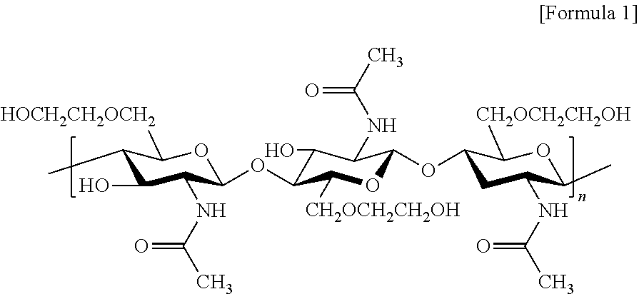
C1(C)C(O)C(NC(C)=O)C(OC2C(O)C(NC(C)=O)C(OC3CC(NC(=O)C)C(C)OC3[CH2OCH2CH2OH])OC2[CH2OCH2CH2OH])OC1[HOCH2CH2OCH2]
